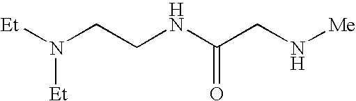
[Et]N(CCNC(CN[Me])=O)[Et]
